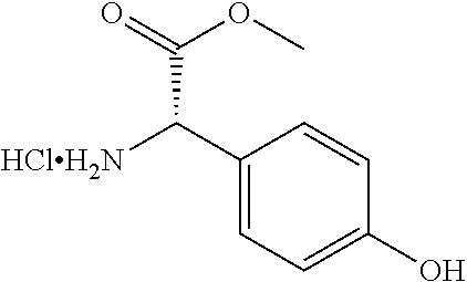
C1(C([HClH2N])C(=O)OC)=CC=C(O)C=C1
